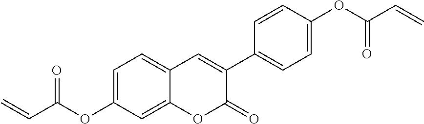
C1=C(OC(C=C)=O)C=C2C(=C1)C=C(C1=CC=C(OC(=O)C=C)C=C1)C(=O)O2
